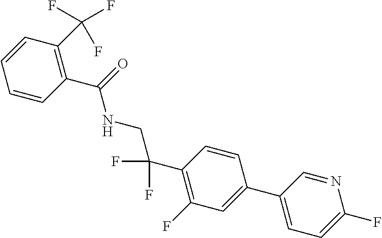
C1(C2=CC=C(F)N=C2)=CC(F)=C(C(F)(F)CNC(C2=C(C(F)(F)F)C=CC=C2)=O)C=C1
